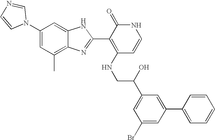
C1(C)=C2C(=CC(N3C=NC=C3)=C1)NC(C1=C(NCC(C3=CC(Br)=CC(C4=CC=CC=C4)=C3)O)C=CNC1=O)=N2
